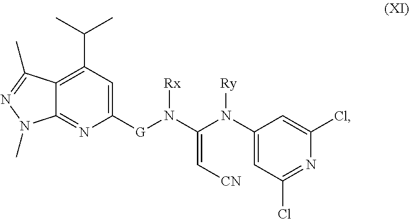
C12=C(C(C)C)C=C([G]N(C(N(C3=CC(Cl)=NC(Cl)=C3)[Ry])=C[CN])[Rx])N=C1N(C)N=C2C
